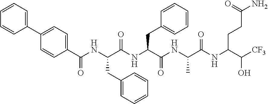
C1=CC(C(NC(C(NC(C(NC(C(NC(C([CF3])O)CCC(N)=O)=O)C)=O)CC2=CC=CC=C2)=O)CC2=CC=CC=C2)=O)=CC=C1C1=CC=CC=C1
